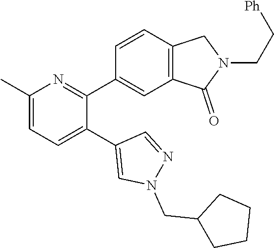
C1(C)=CC=C(C2=CN(CC3CCCC3)N=C2)C(C2=CC3=C(C=C2)CN(CC[Ph])C3=O)=N1
